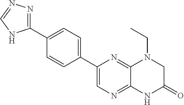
C1(C2=CC=C(C3=CN=C4C(=N3)N(CC)CC(=O)N4)C=C2)=NN=CN1
